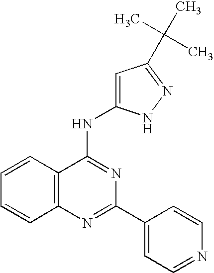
C12=C(N=C(C3=CC=NC=C3)N=C1NC1=CC(C(C)(C)C)=NN1)C=CC=C2
